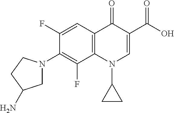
C12=C(C=C(F)C(N3CC(N)CC3)=C1F)C(=O)C(C(=O)O)=CN2C1CC1
